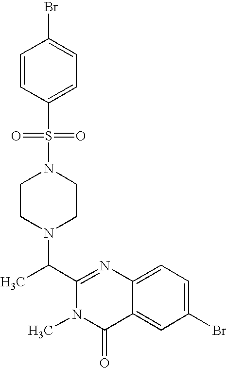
C1(C(N2CCN(S(=O)(=O)C3=CC=C(Br)C=C3)CC2)C)=NC2=CC=C(Br)C=C2C(=O)N1C
